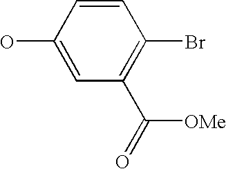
C1(C(=O)[OMe])=C(Br)C=CC(O)=C1
